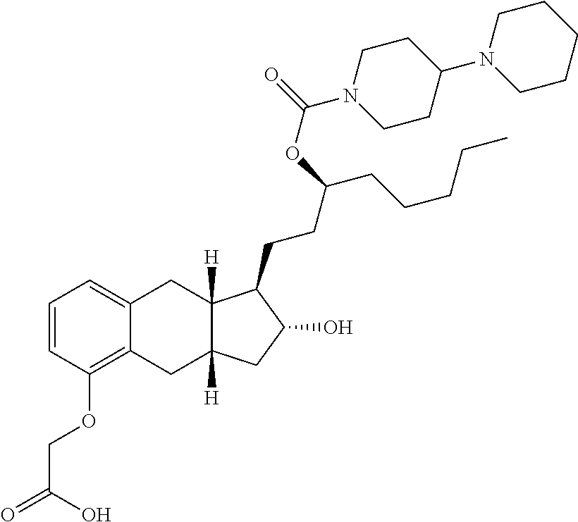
C1=CC(OCC(=O)O)=C2C(=C1)CC1([H])C([H])(C2)CC(O)C1CCC(CCCCC)OC(N1CCC(N2CCCCC2)CC1)=O
